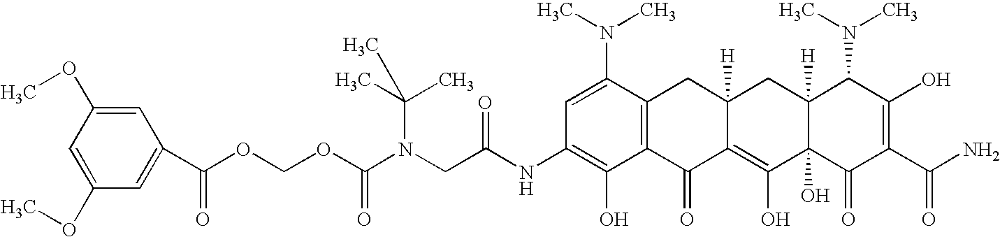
N(CC(NC1=C(O)C2=C(C(N(C)C)=C1)CC1([H])C(=C(O)C3(O)C([H])(C1)C(N(C)C)C(O)=C(C(N)=O)C3=O)C2=O)=O)(C(OCOC(=O)C1=CC(OC)=CC(OC)=C1)=O)C(C)(C)C
